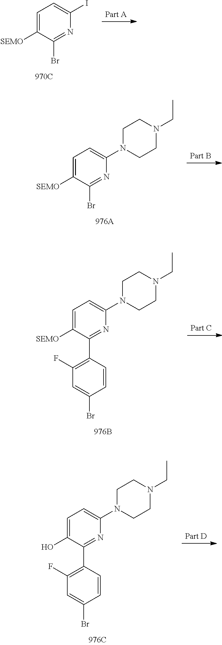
C1=C([SEMO])C(Br)=NC(I)=C1.C1=C([SEMO])C(Br)=NC(N2CCN(CC)CC2)=C1.C1(F)=C(C2=NC(N3CCN(CC)CC3)=CC=C2[SEMO])C=CC(Br)=C1.C1(F)=C(C2=NC(N3CCN(CC)CC3)=CC=C2O)C=CC(Br)=C1
